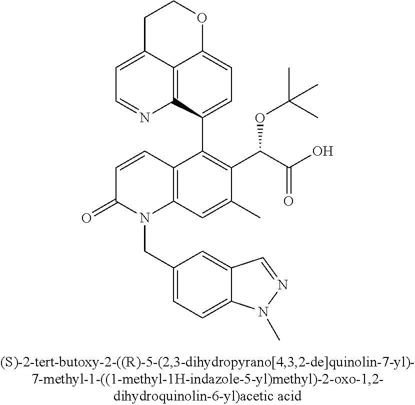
C1C2=CC=NC3=C2C(=CC=C3C2=C(C(C(=O)O)OC(C)(C)C)C(C)=CC3=C2C=CC(=O)N3CC2=CC=C3C(=C2)C=NN3C)OC1
